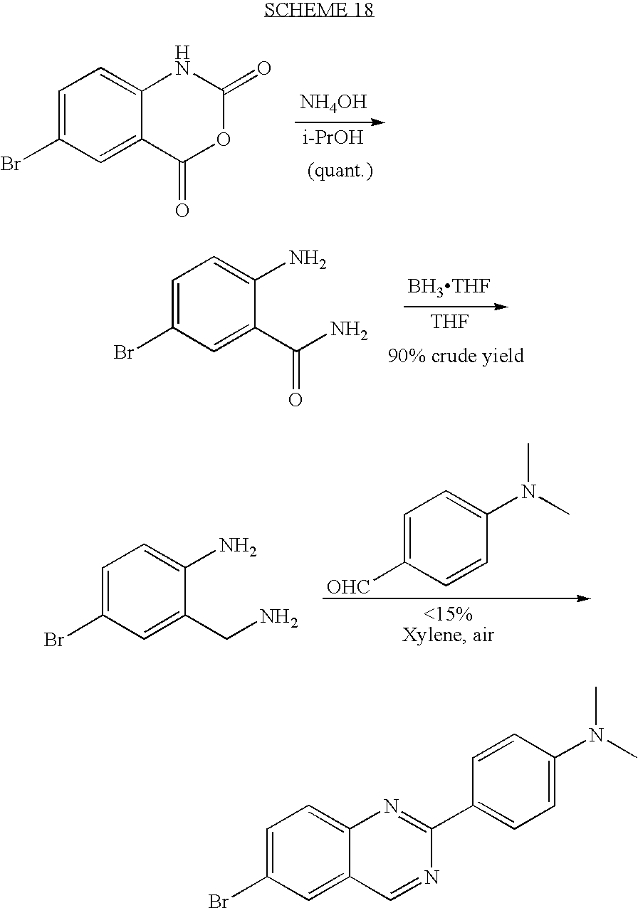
[NH4OH].[i-PrOH].C1=C(Br)C=C2C(=C1)NC(=O)OC2=O.[BH3THF].[THF].C1=C(Br)C=C(C(N)=O)C(N)=C1.C1=C(Br)C=C(CN)C(N)=C1.C1=C([OHC])C=CC(N(C)C)=C1.C1=C(Br)C=C2C(=C1)N=C(C1=CC=C(N(C)C)C=C1)N=C2
